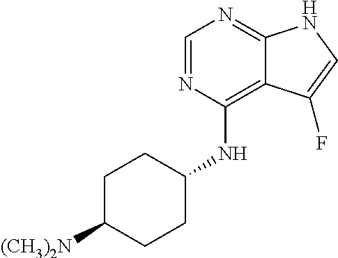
C1=NC(NC2CCC([(CH3)2N])CC2)=C2C(=N1)NC=C2F
